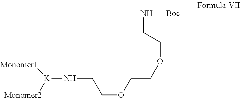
[Monomer1][K]([Monomer2])NCCOCCOCCN[Boc]
